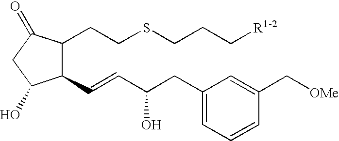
C1(CCSCCC[R1-2])C(C=CC(CC2=CC=CC(C[OMe])=C2)O)C(O)CC1=O
